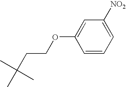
C1=C(OCCC(C)(C)C)C=CC=C1[NO2]
